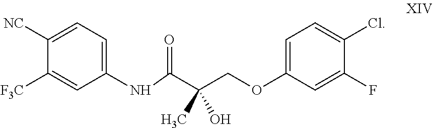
C1=C(OCC(C(NC2=CC=C([NC])C([F3C])=C2)=O)(C)O)C=C(F)C(Cl)=C1
